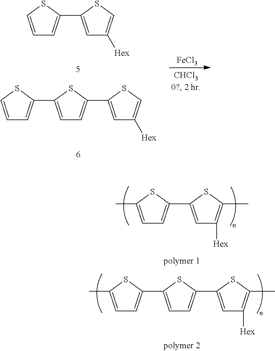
C1=C(C)SC(C2=CC([Hex])=C(C)S2)=C1.C1=C(C2=CC=C(C)S2)SC(C2=CC([Hex])=C(C)S2)=C1.C1=CSC(C2=CC([Hex])=CS2)=C1.C1=C(C2=CC=CS2)SC(C2=CC([Hex])=CS2)=C1.[FeCl3]
